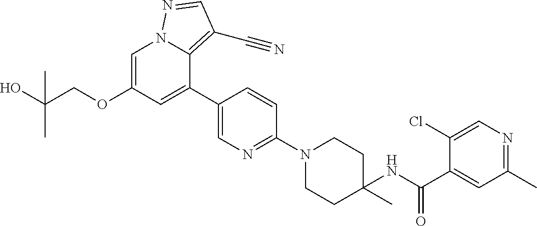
C1=C(OCC(O)(C)C)C=C(C2=CN=C(N3CCC(NC(C4=CC(C)=NC=C4Cl)=O)(C)CC3)C=C2)C2=C(C#N)C=NN12
